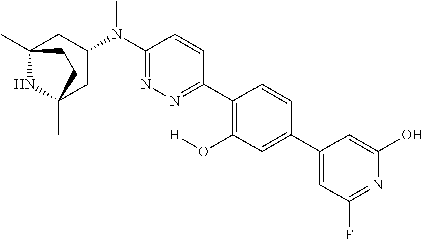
C12(C)NC(C)(CC(N(C3=NN=C(C4=C(O[H])C=C(C5=CC(F)=NC(O)=C5)C=C4)C=C3)C)C1)CC2
